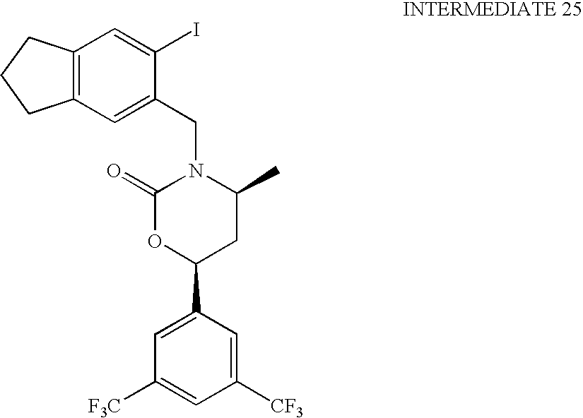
C1(=O)OC(C2=CC([F3C])=CC([CF3])=C2)CC(C)N1CC1=CC2=C(CCC2)C=C1I
